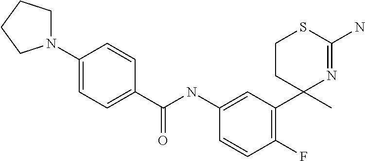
C1(C(NC2=CC(C3(C)N=C(N)SCC3)=C(F)C=C2)=O)=CC=C(N2CCCC2)C=C1
